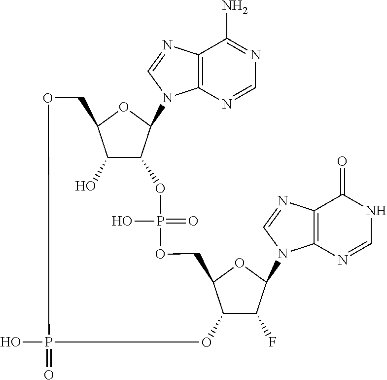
C12=C(N=CN1C1C3C(O)C(O1)COP(=O)(O)OC1C(F)C(N4C5=C(C(=O)NC=N5)N=C4)OC1COP(=O)(O)O3)C(N)=NC=N2
